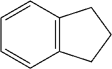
C1=CC2=C(C=C1)CCC2
